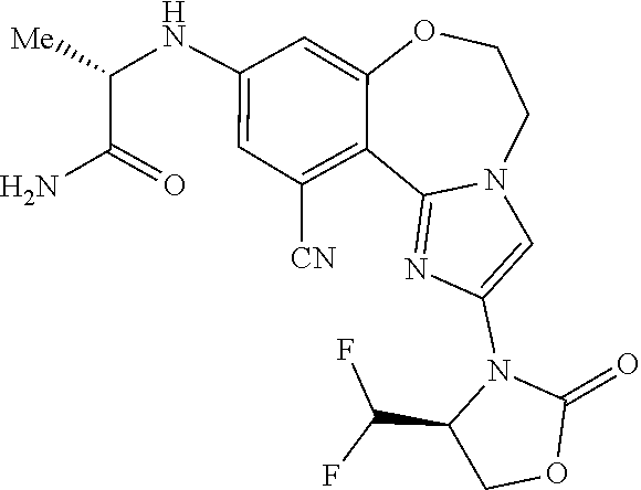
O=C1OCC(C(F)F)N1C1=CN2C(=N1)C1=C([CN])C=C(NC(C(N)=O)[Me])C=C1OCC2
